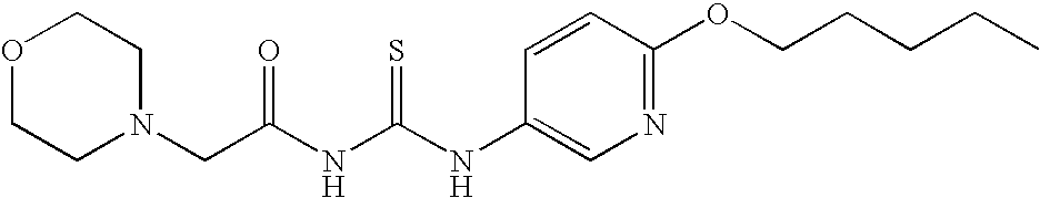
C(C(NC(NC1=CN=C(OCCCCC)C=C1)=S)=O)N1CCOCC1
